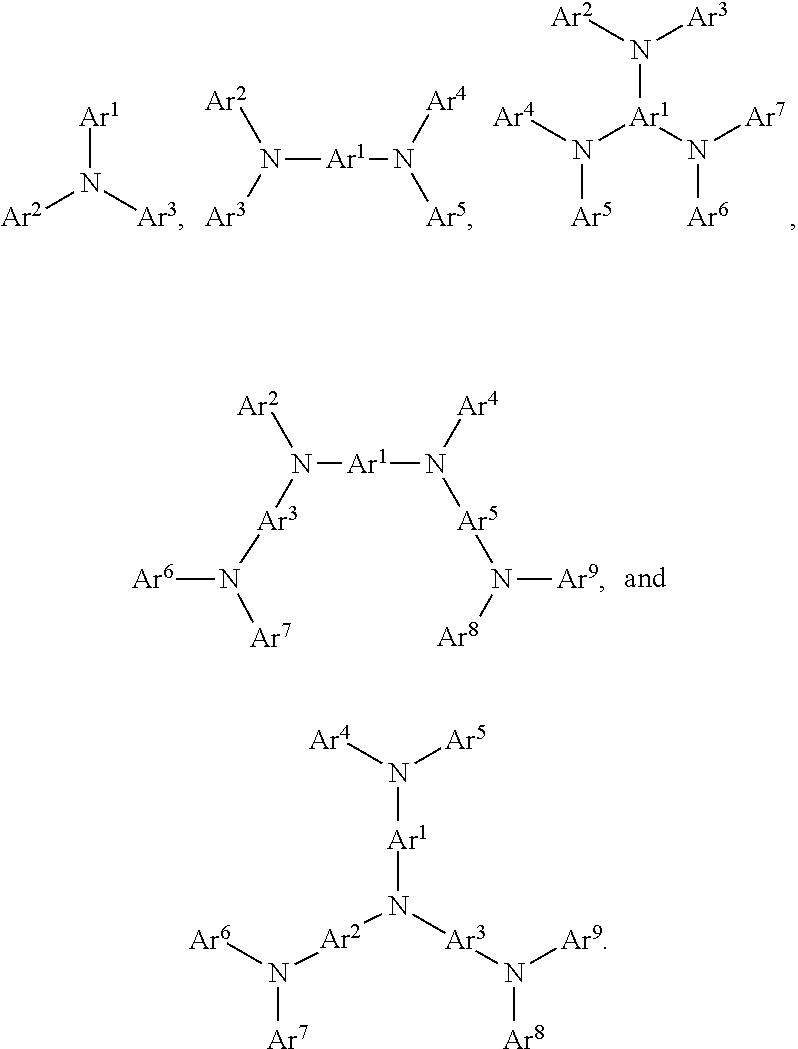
[Ar2]N([Ar3])[Ar1].N([Ar1]N([Ar5])[Ar4])([Ar2])[Ar3].[Ar4]N([Ar1](N([Ar7])[Ar6])N([Ar2])[Ar3])[Ar5].N([Ar1]N([Ar5]N([Ar9])[Ar8])[Ar4])([Ar2])[Ar3]N([Ar6])[Ar7].N([Ar1]N([Ar2]N([Ar6])[Ar7])[Ar3]N([Ar8])[Ar9])([Ar4])[Ar5]
